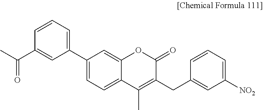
C1(C2=CC=CC(C(C)=O)=C2)=CC=C2C(=C1)OC(=O)C(CC1=CC([NO2])=CC=C1)=C2C
